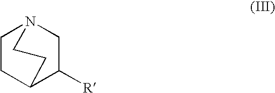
C1CC2C([R])CN1CC2
